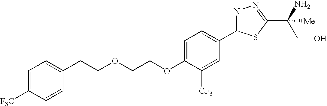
C(COCCOC1=CC=C(C2=NN=C(C(N)(CO)[Me])S2)C=C1[CF3])C1=CC=C([F3C])C=C1
